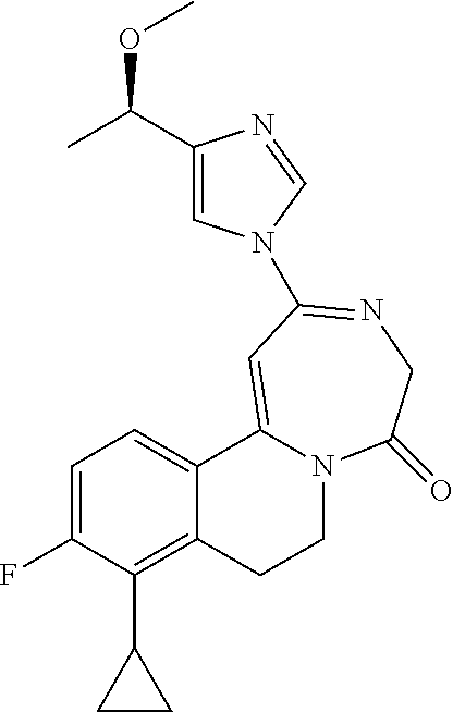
C1=C(F)C(C2CC2)=C2C(=C1)C1=CC(N3C=C(C(C)OC)N=C3)=NCC(=O)N1CC2
